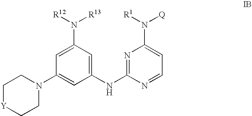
C1(N([R12])[R13])=CC(N2CC[Y]CC2)=CC(NC2=NC(N([R1])[Q])=CC=N2)=C1
